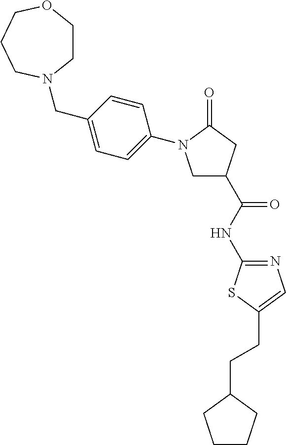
C(C1=CC=C(N2CC(C(=O)NC3=NC=C(CCC4CCCC4)S3)CC2=O)C=C1)N1CCOCCC1
